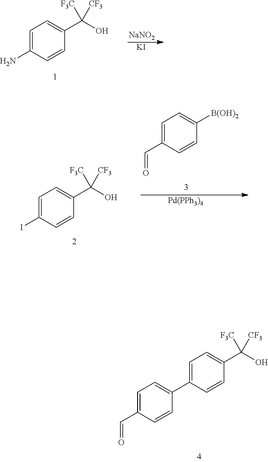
C1=C(N)C=CC(C(O)([CF3])[F3C])=C1.[NaNO2].[KI].C1=C(I)C=CC(C(O)([CF3])[F3C])=C1.C1=C(C=O)C=CC([B(OH)2])=C1.[Pd(PPh3)4].C1=C(C=O)C=CC(C2=CC=C(C(O)([CF3])[F3C])C=C2)=C1
